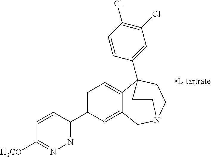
C1=CC([H3CO])=NN=C1C1=CC=C2C(=C1)CN1CCC2(C2=CC(Cl)=C(Cl)C=C2)CC1
